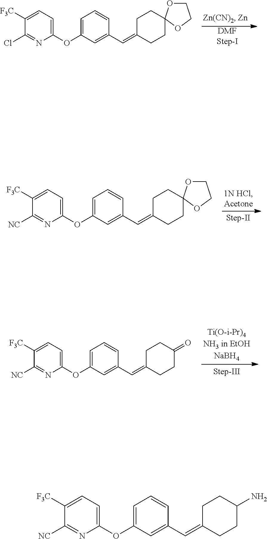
[DMFStep-I].C1([F3C])=CC=C(OC2=CC=CC(C=C3CCC4(CC3)OCCO4)=C2)N=C1Cl.C1([F3C])=CC=C(OC2=CC=CC(C=C3CCC4(CC3)OCCO4)=C2)N=C1[NC].C1([F3C])=CC=C(OC2=CC=CC(C=C3CCC(=O)CC3)=C2)N=C1[NC].C1([F3C])=CC=C(OC2=CC=CC(C=C3CCC(N)CC3)=C2)N=C1[NC]
